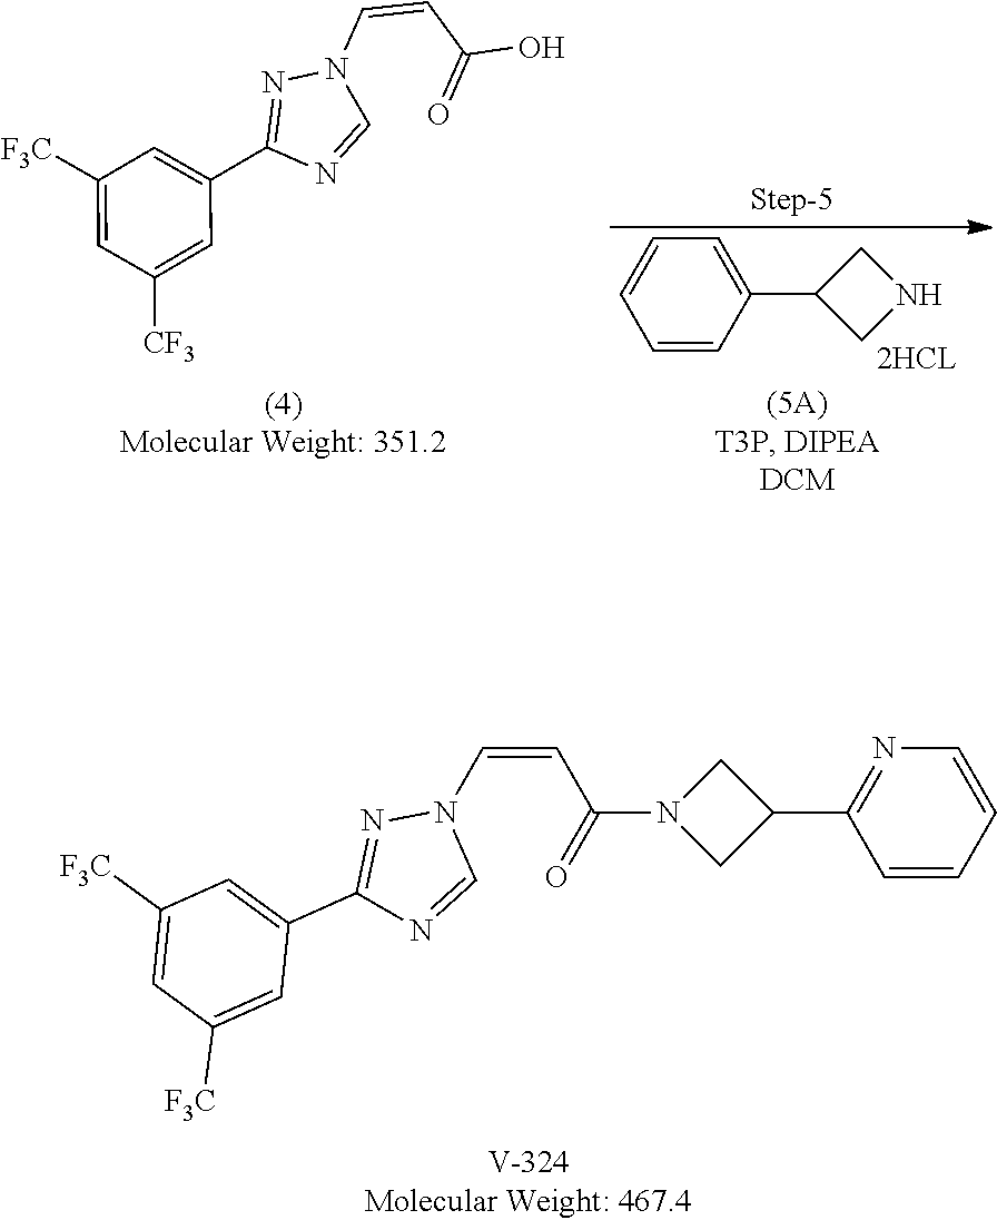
C1(C2=CC([F3C])=CC([F3C])=C2)=NN(C=CC(=O)N2CC(C3=NC=CC=C3)C2)C=N1.C1(C2=CC([F3C])=CC([CF3])=C2)=NN(C=CC(=O)O)C=N1.C1=CC(C2CNC2)=CC=C1
